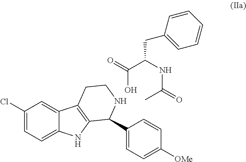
C1(Cl)=CC=C2C(=C1)C1=C(N2)C(C2=CC=C([OMe])C=C2)NCC1.C(O)(C(NC(C)=O)CC1=CC=CC=C1)=O
